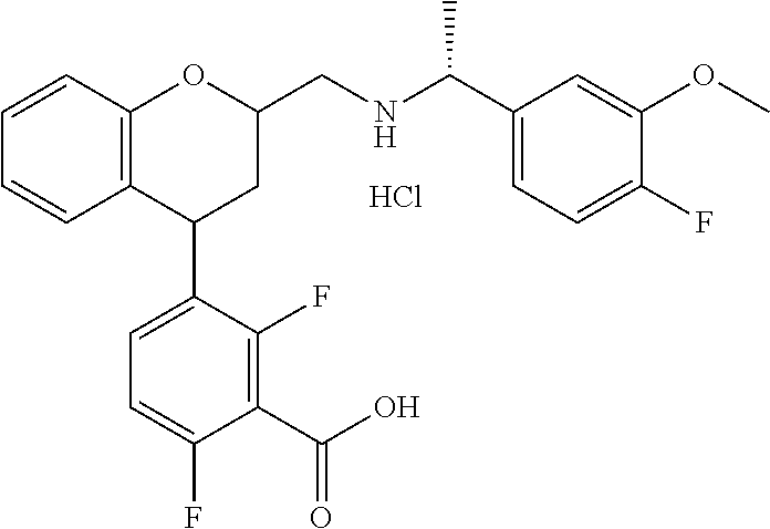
Cl.C12=C(C=CC=C1)OC(CNC(C1=CC=C(F)C(OC)=C1)C)CC2C1=CC=C(F)C(C(O)=O)=C1F
